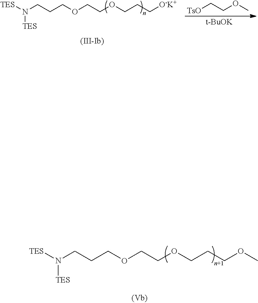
O(CCOCCCOC)CCCN([TES])[TES].O(CCOCCC[O-K+])CCCN([TES])[TES].[TsO]CCOC.[t-BuOK]
